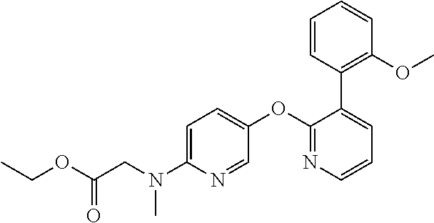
C1=C(N(CC(OCC)=O)C)N=CC(OC2=NC=CC=C2C2=C(OC)C=CC=C2)=C1
